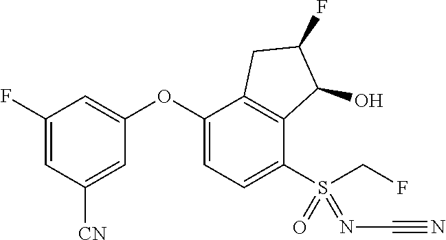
C1(F)=CC([CN])=CC(OC2=CC=C(S(CF)(=O)=NC#N)C3=C2CC(F)C3O)=C1
